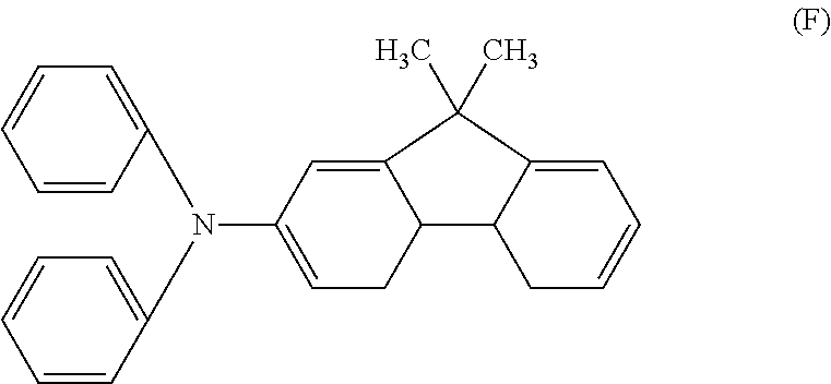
C1=CC=CC(N(C2=CCC3C(=C2)C(C)(C)C2=CC=CCC32)C2=CC=CC=C2)=C1
